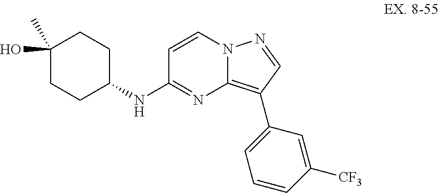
C1(O)(C)CCC(NC2=NC3=C(C4=CC=CC([CF3])=C4)C=NN3C=C2)CC1
